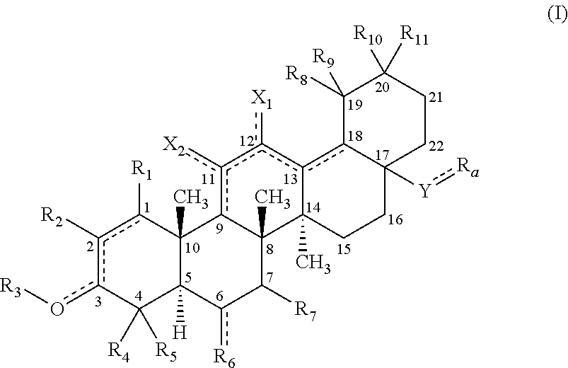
c1([R2])c(o[R3])C([R4])([R5])C2([H])C(C)(c1[R1])c1c([X2])c([X1])c3c4C([Y]:[Ra])(CCC3(C)C1(C)C([R7])c2[R6])CCC([R10])([R11])C4([R8])[R9]
